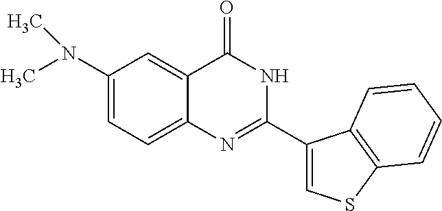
N(C1=CC=C2C(=C1)C(=O)NC(C1=CSC3=C1C=CC=C3)=N2)(C)C
